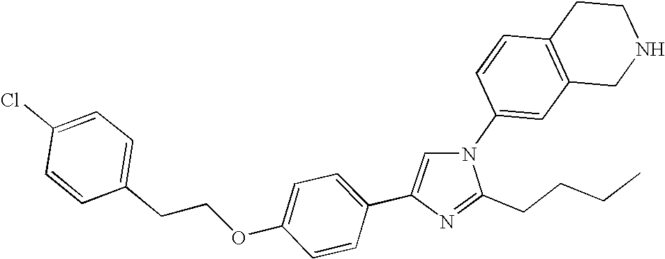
N1(C2=CC3=C(C=C2)CCNC3)C=C(C2=CC=C(OCCC3=CC=C(Cl)C=C3)C=C2)N=C1CCCC
